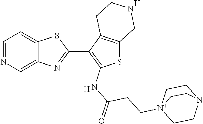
C12=CC=NC=C1N=C(C1=C(NC(=O)CC[N+]34CCN(CC3)CC4)SC3=C1CCNC3)S2.[H].[H]
